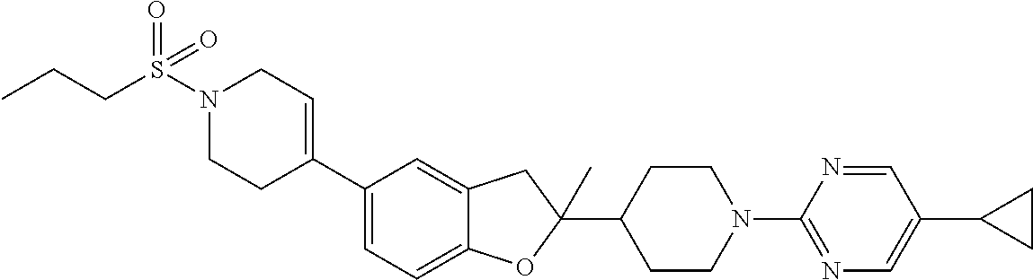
N1(S(CCC)(=O)=O)CCC(C2=CC=C3C(=C2)CC(C2CCN(C4=NC=C(C5CC5)C=N4)CC2)(C)O3)=CC1
